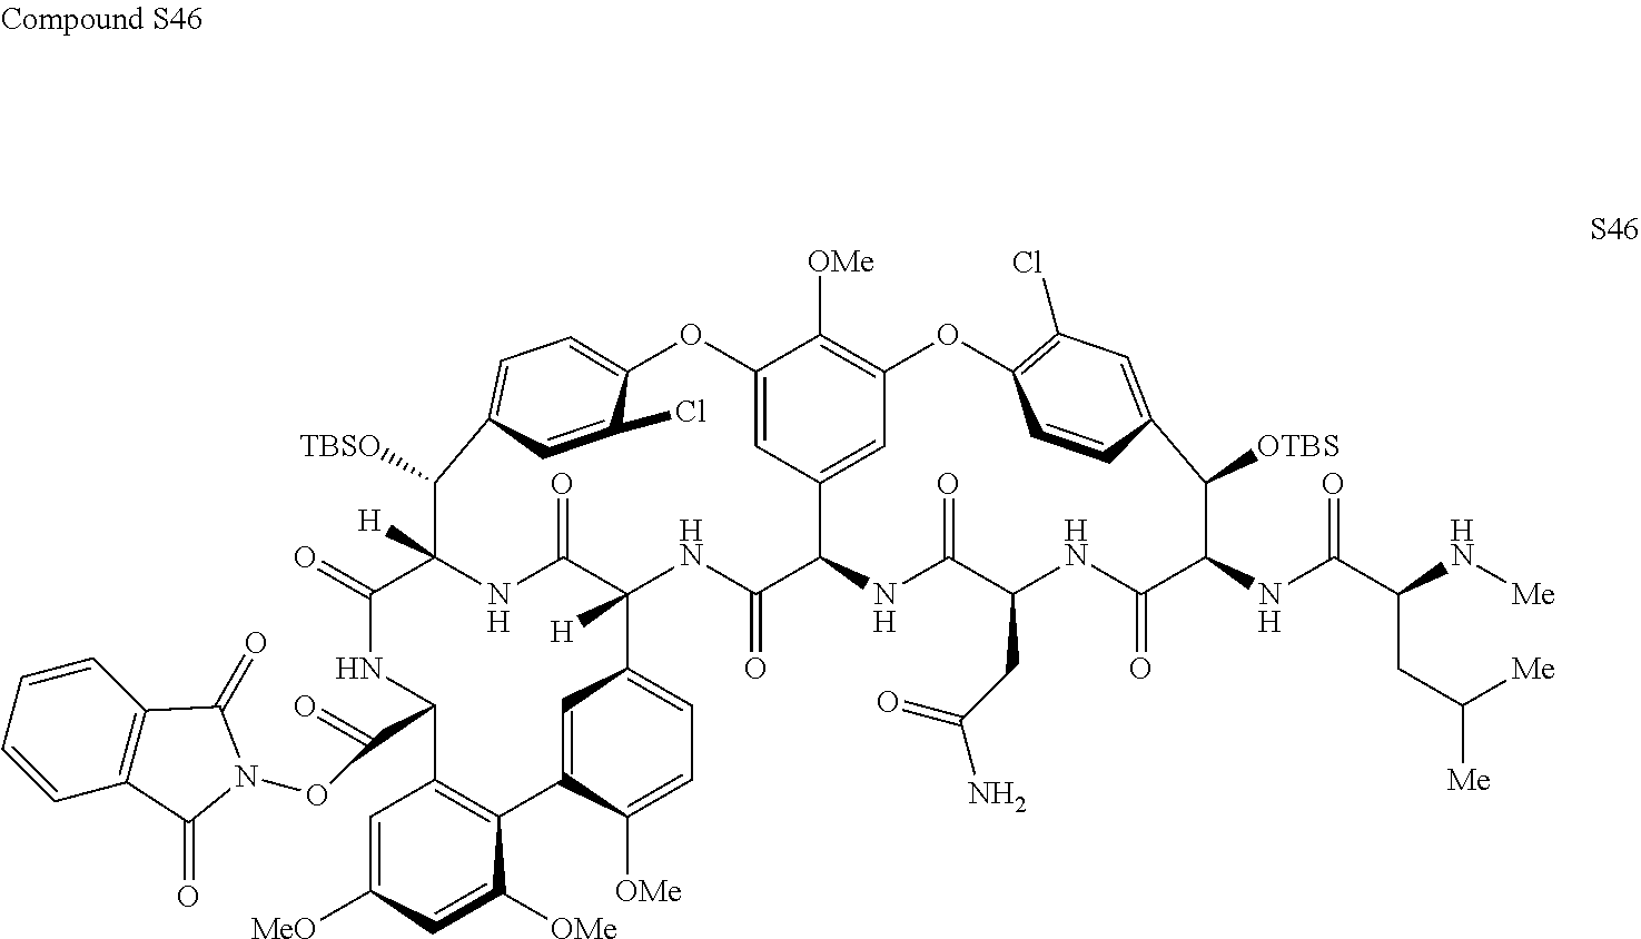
C1=C2C([OMe])=CC=C1C1([H])C(=O)NC([H])(C(=O)NC(C(=O)ON3C(=O)C4=C(C=CC=C4)C3=O)C3=C2C([OMe])=CC([MeO])=C3)C([TBSO])C2=CC=C(C(Cl)=C2)OC2=CC3=CC(=C2[OMe])OC2=C(Cl)C=C(C([OTBS])C(NC(C(N[Me])CC([Me])[Me])=O)C(=O)NC(CC(N)=O)C(=O)NC3C(=O)N1)C=C2
